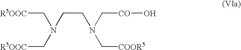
C(CN(C[CO]O)C[COOR5])N(C[R5OOC])C[R5OOC]
